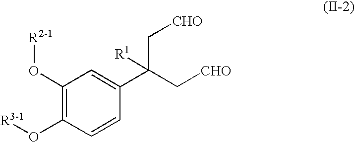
C1(O[R2-1])=C(O[R3-1])C=CC(C(C[CHO])(C[CHO])[R1])=C1
